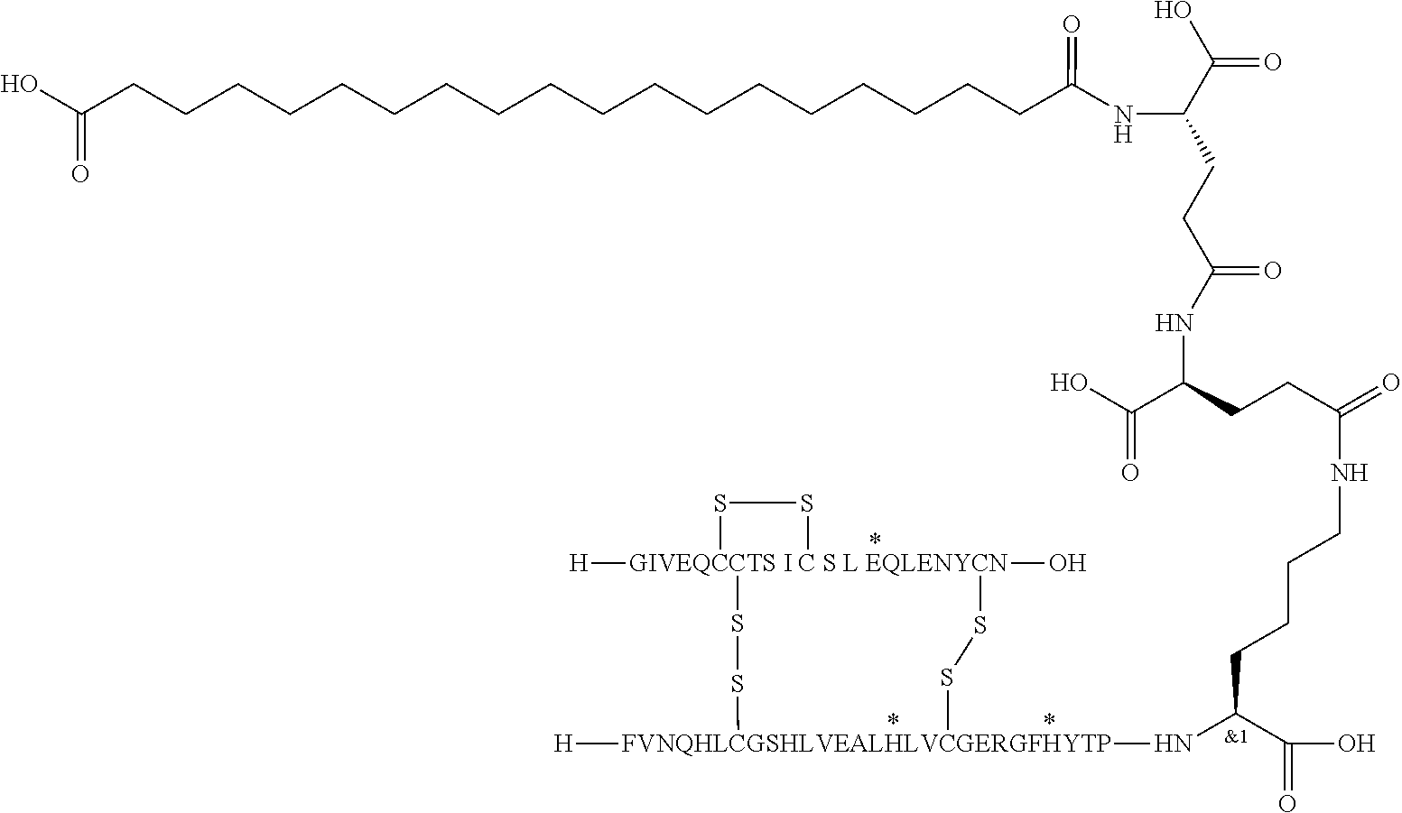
C(CCC(C(O)=O)N[FVNQHLCGSHLVEALHLVCGERGFHYTP]1([H])SS[GIVEQCCTS I C S L EQLENYCN]2([H])(O)(SS1)SS2)CNC(=O)CCC(C(O)=O)NC(CCC(C(=O)O)NC(CCCCCCCCCCCCCCCCCCC(O)=O)=O)=O
